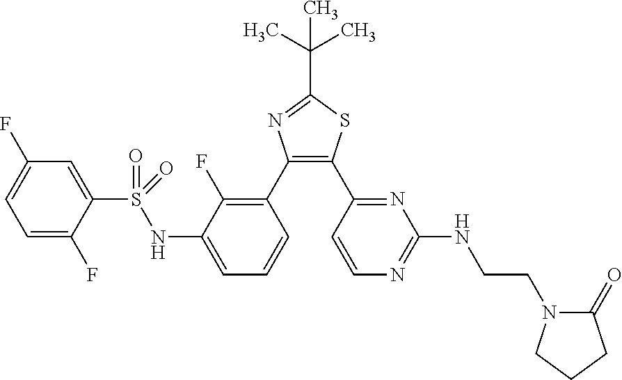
C1=C(F)C(S(NC2=CC=CC(C3=C(C4=NC(NCCN5C(=O)CCC5)=NC=C4)SC(C(C)(C)C)=N3)=C2F)(=O)=O)=CC(F)=C1
